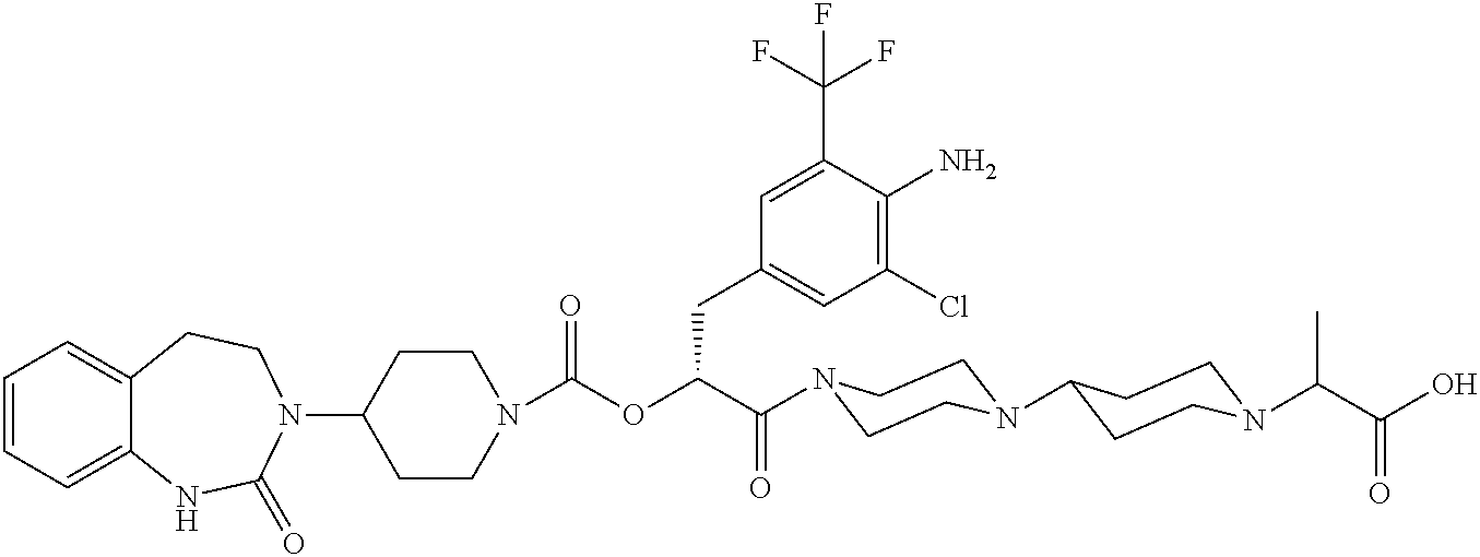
C1=CC=C2C(=C1)CCN(C1CCN(C(OC(C(=O)N3CCN(C4CCN(C(C(O)=O)C)CC4)CC3)CC3=CC(Cl)=C(N)C(C(F)(F)F)=C3)=O)CC1)C(=O)N2
